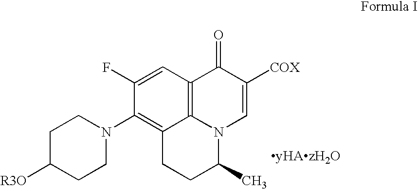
C1C([R3O])CCN(C2=C3C4=C(C=C2F)C(=O)C([COX])=CN4C(C)CC3)C1
